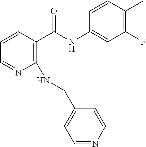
C1(NCC2=CC=NC=C2)=C(C(NC2=CC(F)=C(C)C=C2)=O)C=CC=N1
